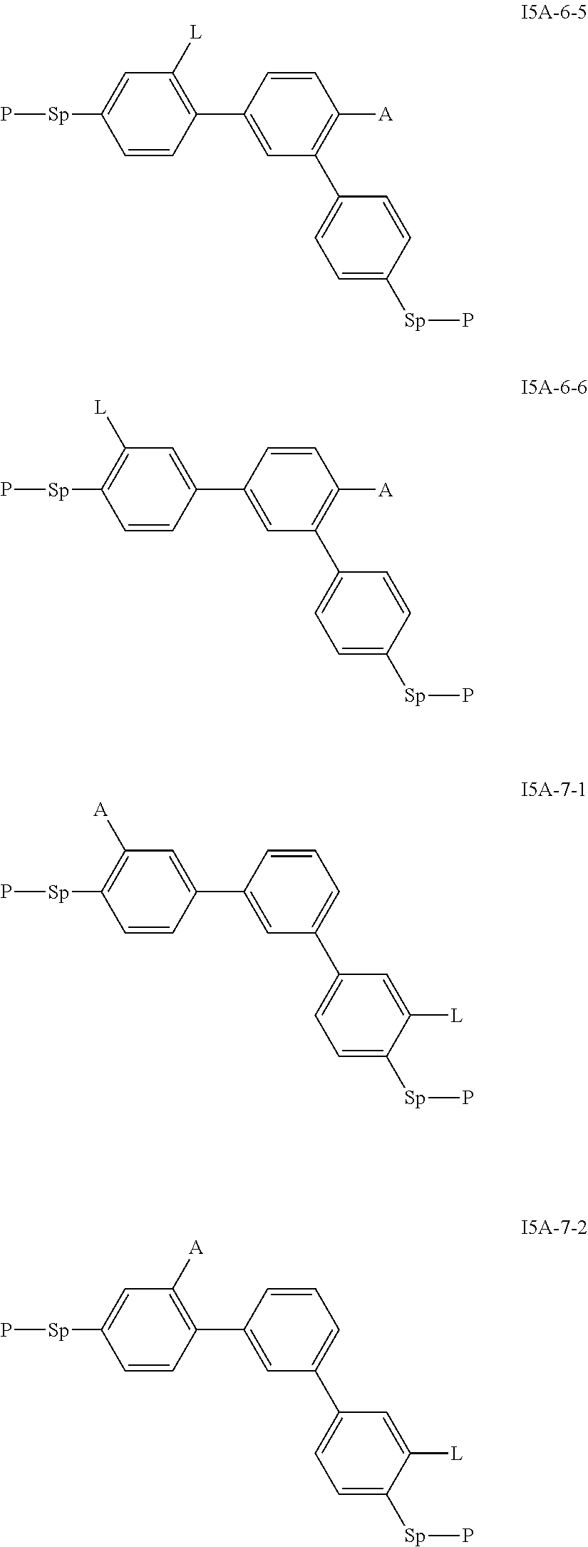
C1=CC(C2=CC(C3=CC=C([Sp]P)C=C3)=C([A])C=C2)=C([L])C=C1[Sp]P.C1=CC(C2=CC(C3=CC=C([Sp]P)C=C3)=C([A])C=C2)=CC([L])=C1[Sp]P.C1=CC(C2=CC(C3=CC=C([Sp]P)C([L])=C3)=CC=C2)=CC([A])=C1[Sp]P.C1=CC(C2=CC(C3=CC=C([Sp]P)C([L])=C3)=CC=C2)=C([A])C=C1[Sp]P
